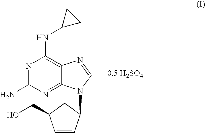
N1=C(N)N=C2C(=C1NC1CC1)N=CN2C1C=CC(CO)C1
